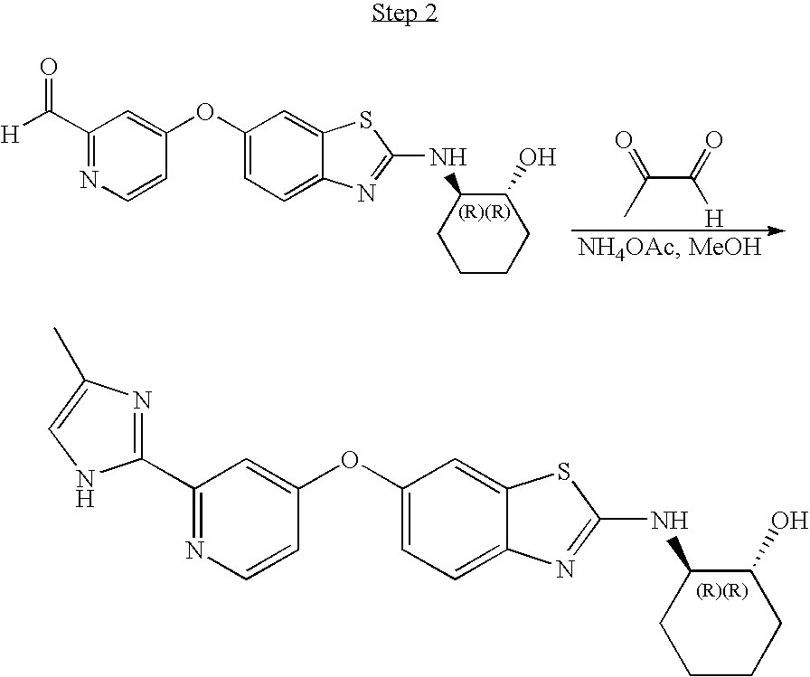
C1(C2=NC(C)=CN2)=NC=CC(OC2=CC=C3C(=C2)SC(NC2CCCCC2O)=N3)=C1.C1(C([H])=O)=NC=CC(OC2=CC=C3C(=C2)SC(NC2CCCCC2O)=N3)=C1.O=C(C)C(=O)[H]
